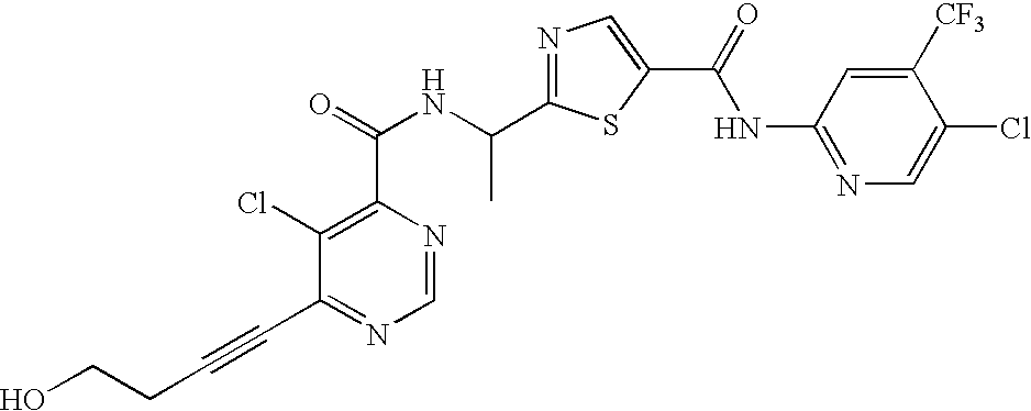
N1=C(C(NC(=O)C2=C(Cl)C(C#CCCO)=NC=N2)C)SC(C(=O)NC2=NC=C(Cl)C([CF3])=C2)=C1
